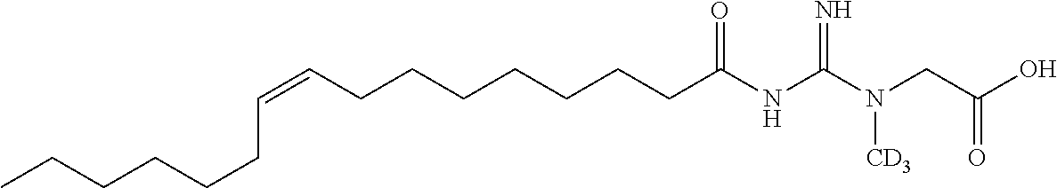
C(CCCC(NC(N(CC(O)=O)[CD3])=N)=O)CCCC=CCCCCCC
